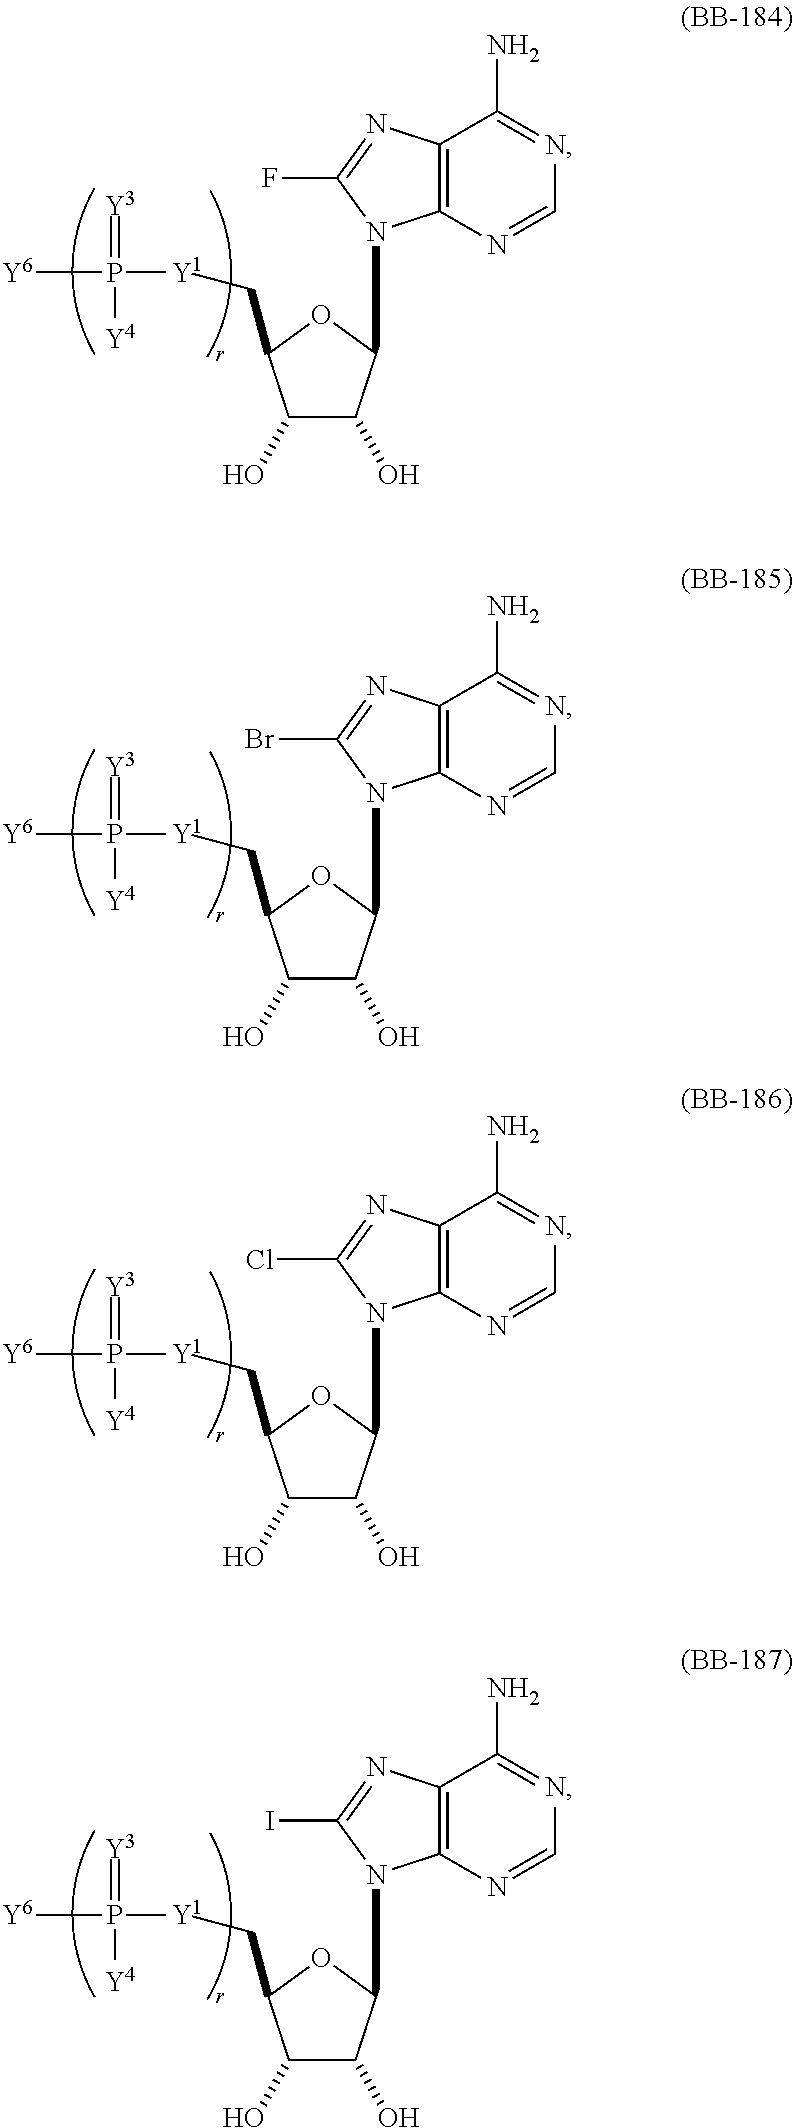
C1(O)C(O)C(N2C3=C(N=C2F)C(N)=NC=N3)OC1C[Y1]P([Y6])(=[Y3])[Y4].C1(O)C(O)C(N2C3=C(N=C2Br)C(N)=NC=N3)OC1C[Y1]P([Y6])(=[Y3])[Y4].C1(O)C(O)C(N2C3=C(N=C2Cl)C(N)=NC=N3)OC1C[Y1]P([Y6])(=[Y3])[Y4].C1(O)C(O)C(N2C3=C(N=C2I)C(N)=NC=N3)OC1C[Y1]P([Y6])(=[Y3])[Y4]
